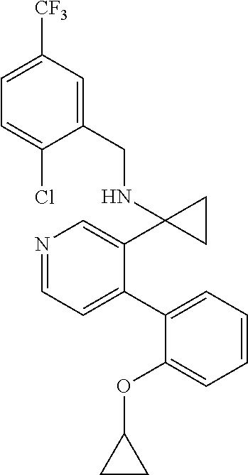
N1=CC=C(C2=CC=CC=C2OC2CC2)C(C2(NCC3=CC([CF3])=CC=C3Cl)CC2)=C1
